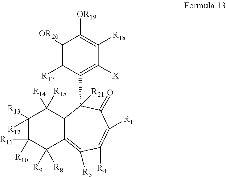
C1([R13])([R12])C([R11])([R10])C([R9])([R8])C2=C([R5])C([R4])=C([R1])C(=O)C(C3=C([X])C([R18])=C([OR19])C([OR20])=C3[R17])([R21])C2C1([R14])[R15]
